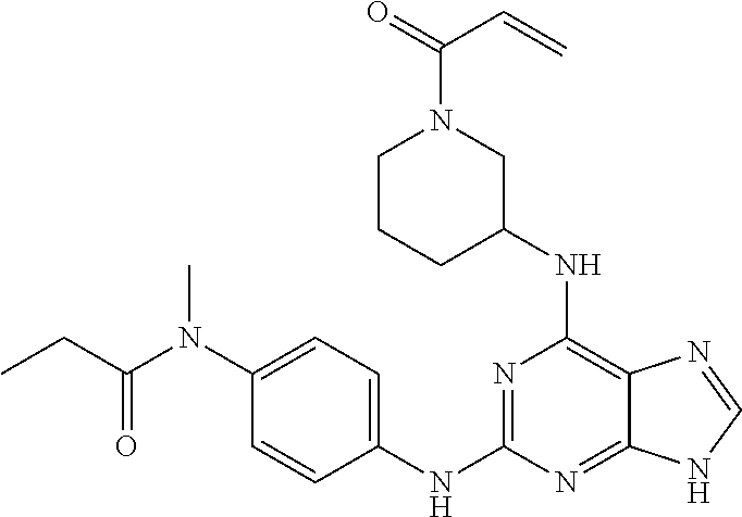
N1=C(NC2=CC=C(N(C(CC)=O)C)C=C2)N=C2C(=C1NC1CN(C(=O)C=C)CCC1)N=CN2
